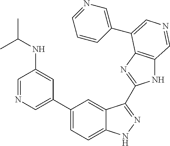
C1(C2=CN=CC(NC(C)C)=C2)=CC=C2C(=C1)C(C1=NC3=C(N1)C=NC=C3C1=CN=CC=C1)=NN2
